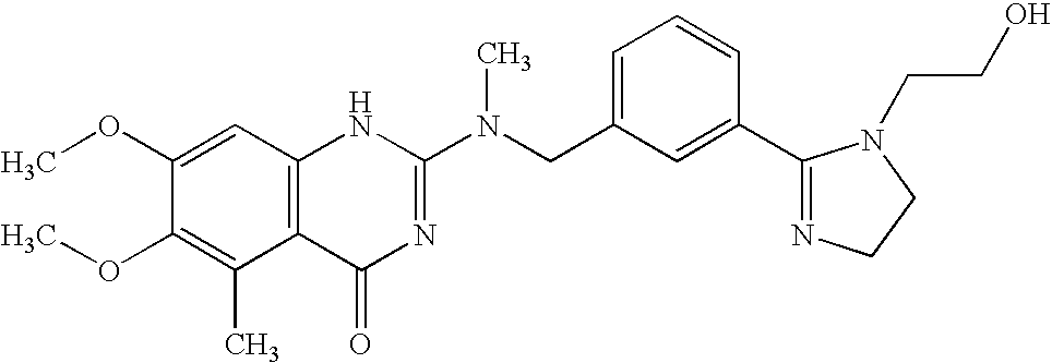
C1(OC)=CC2=C(C(C)=C1OC)C(=O)N=C(N(CC1=CC=CC(C3=NCCN3CCO)=C1)C)N2
